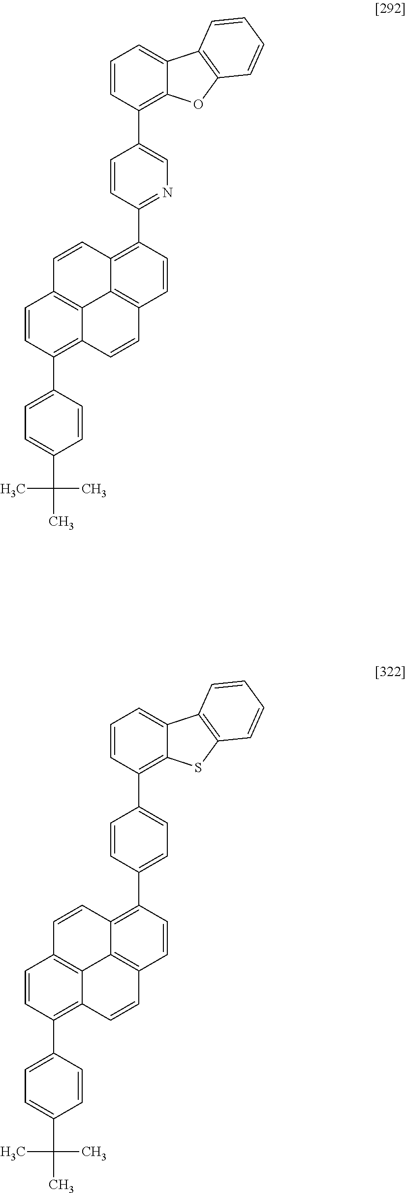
C1=CC(C2=CC=C(C(C)(C)C)C=C2)=C2C3=C1C=CC1=C(C4=NC=C(C5=C6C(=CC=C5)C5=C(O6)C=CC=C5)C=C4)C=CC(=C31)C=C2.C1=CC(C2=CC=C(C(C)(C)C)C=C2)=C2C3=C1C=CC1=C(C4=CC=C(C5=C6C(=CC=C5)C5=C(S6)C=CC=C5)C=C4)C=CC(=C31)C=C2
